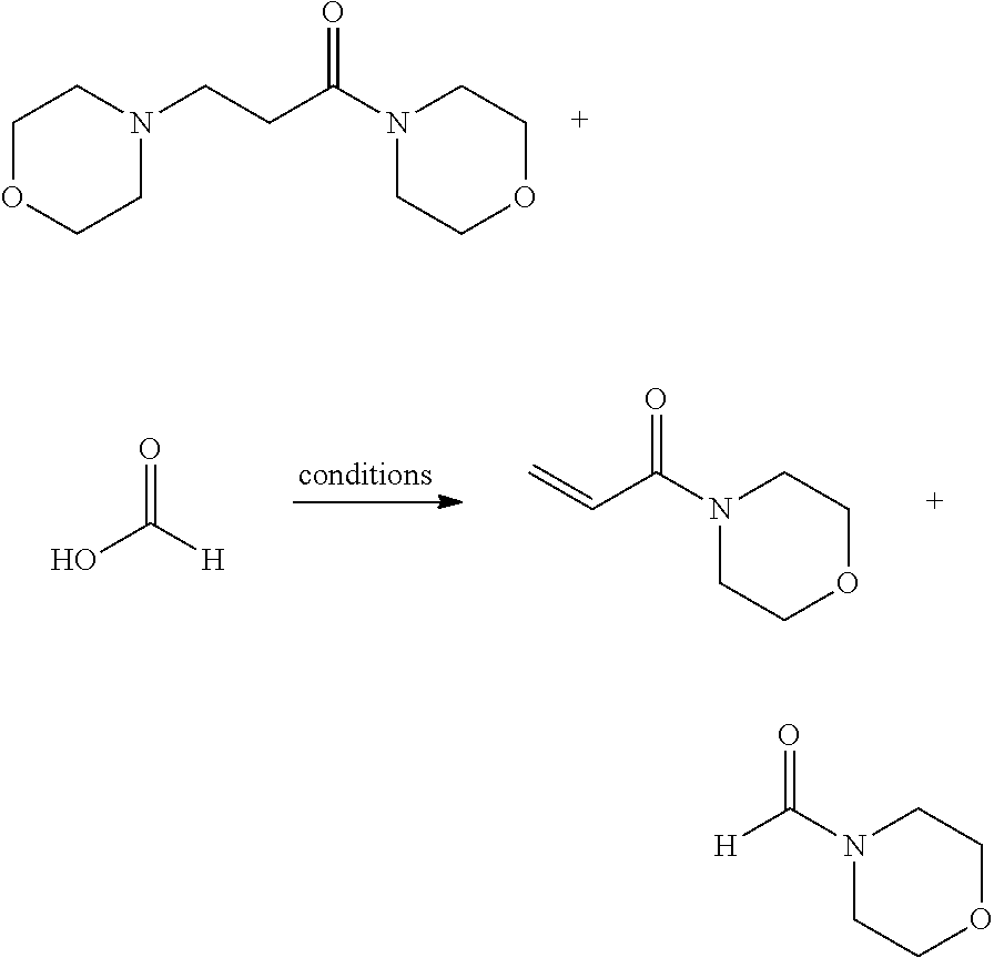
C1OCCN(CCC(N2CCOCC2)=O)C1.OC([H])=O.N1(C(C=C)=O)CCOCC1.N1(C([H])=O)CCOCC1
